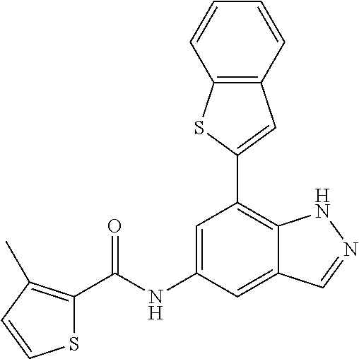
C12=C(C=CC=C1)C=C(C1=C3C(=CC(NC(=O)C4=C(C)C=CS4)=C1)C=NN3)S2
